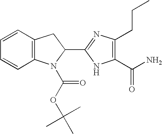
C12=C(C=CC=C1)CC(C1=NC(CCC)=C(C(N)=O)N1)N2C(OC(C)(C)C)=O
